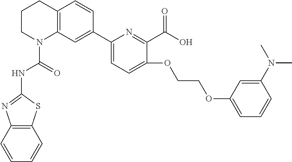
C1CN(C(=O)NC2=NC3=C(S2)C=CC=C3)C2=C(C1)C=CC(C1=CC=C(OCCOC3=CC=CC(N(C)C)=C3)C(C(O)=O)=N1)=C2
